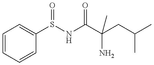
C1=CC=CC(S(NC(C(CC(C)C)(N)C)=O)=O)=C1
